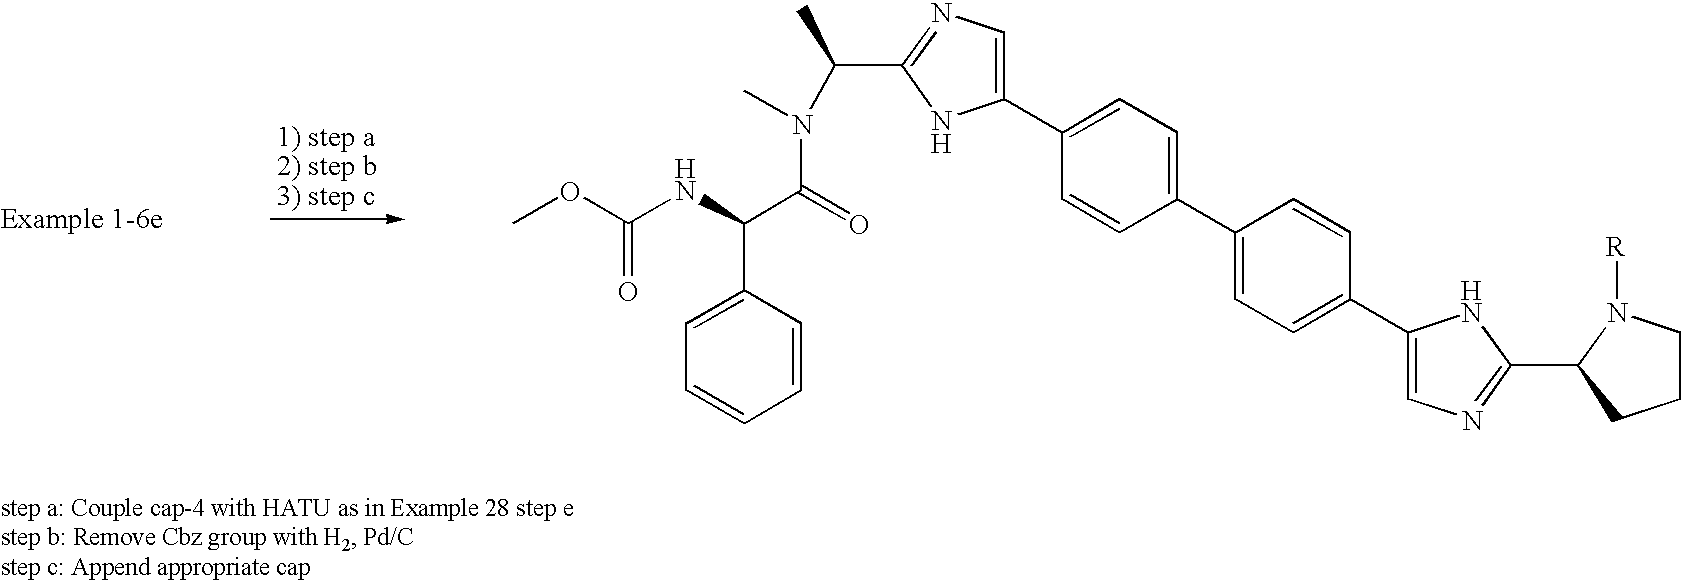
COC(NC(C(=O)N(C)C(C1=NC=C(C2=CC=C(C3=CC=C(C4=CN=C(C5CCCN5[R])N4)C=C3)C=C2)N1)C)C1=CC=CC=C1)=O
